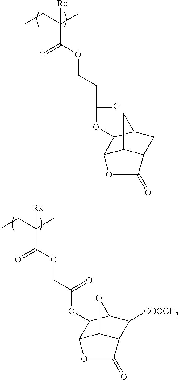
C(C(OCCC(OC1C2C3C(CC1C3)C(=O)O2)=O)=O)(CC)(C)[Rx].C(C(OCC(OC1C2C3C(C([COOCH3])C1O3)C(=O)O2)=O)=O)(CC)(C)[Rx]
